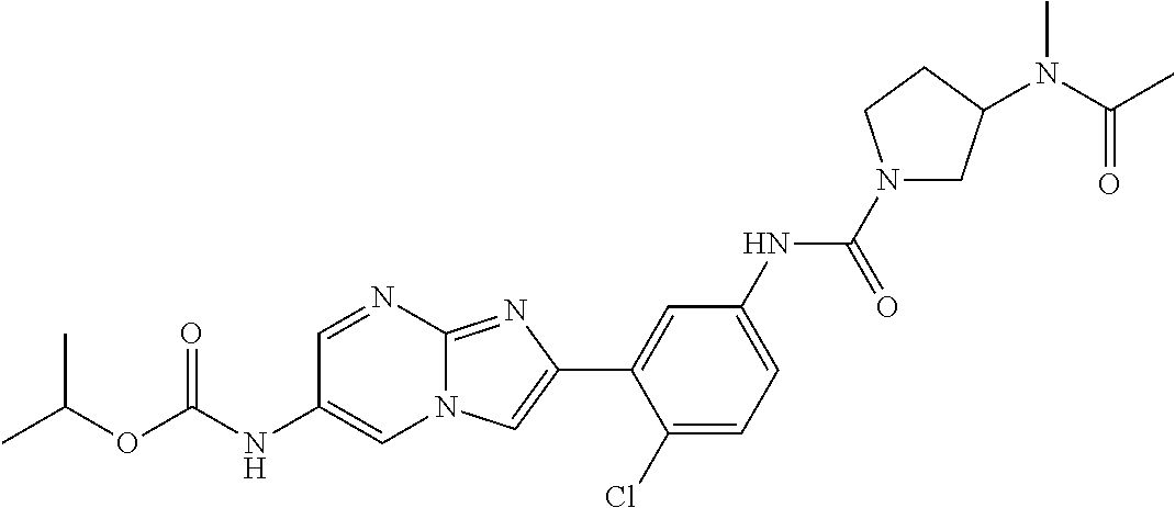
C1=NC2=NC(C3=CC(NC(N4CC(N(C(C)=O)C)CC4)=O)=CC=C3Cl)=CN2C=C1NC(OC(C)C)=O
